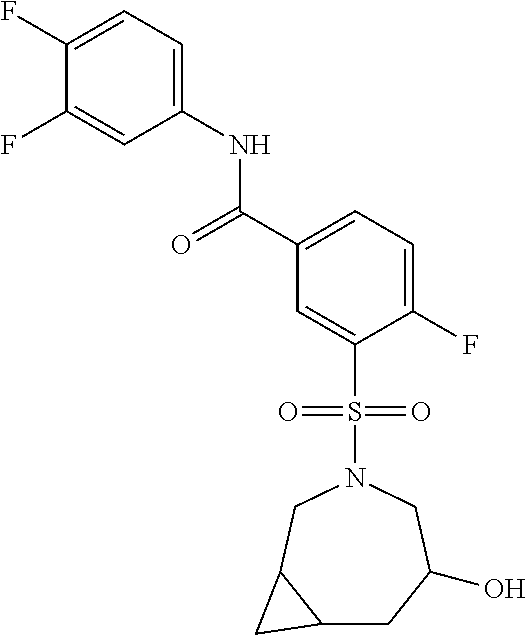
C1(F)=CC=C(NC(C2=CC=C(F)C(S(N3CC4C(CC(O)C3)C4)(=O)=O)=C2)=O)C=C1F
